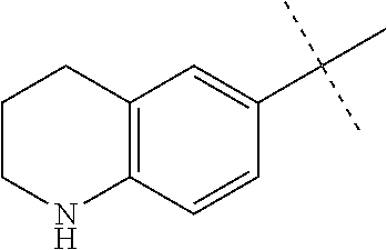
C12=C(C=CC(C(C)(C)C)=C1)NCCC2
